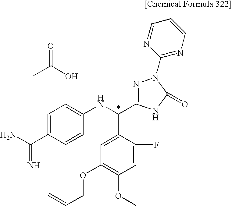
CC(O)=O.C1=C(C(N)=N)C=CC(NC(C2=CC(OCC=C)=C(OC)C=C2F)C2=NN(C3=NC=CC=N3)C(=O)N2)=C1
